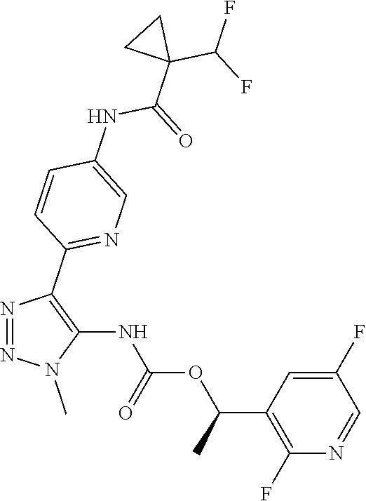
N1=NN(C)C(NC(OC(C2=C(F)N=CC(F)=C2)C)=O)=C1C1=NC=C(NC(=O)C2(C(F)F)CC2)C=C1
